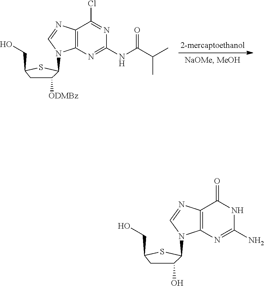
C12=C(N=C(NC(C(C)C)=O)N=C1Cl)N(C1C([ODMBz])CC(CO)S1)C=N2.C12=C(N=C(N)NC1=O)N(C1C(O)CC(CO)S1)C=N2
